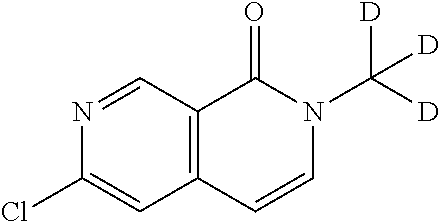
C1(Cl)=CC2=C(C=N1)C(=O)N(C([D])([D])[D])C=C2
